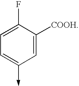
C1=C([COOH])C(F)=CC=C1->C
